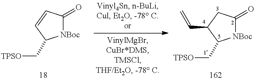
[NBoc]1C(=O)CC(C=C)C1C[TPSO].[NBoc]1C(=O)C=CC1C[TPSO]
